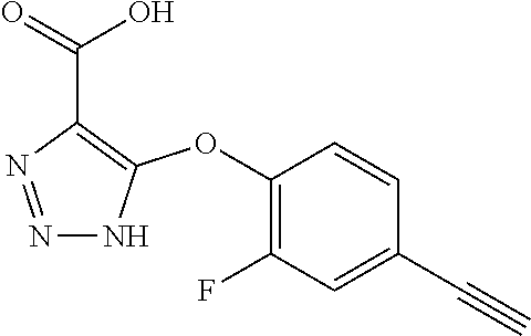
C1(OC2=C(C(=O)O)N=NN2)=C(F)C=C(C#C)C=C1
